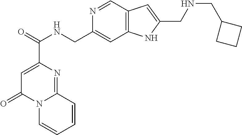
C1=C(C(NCC2=CC3=C(C=N2)C=C(CNCC2CCC2)N3)=O)N=C2N(C1=O)C=CC=C2
